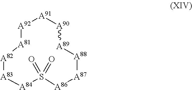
[A84]1S(=O)(=O)[A86][A87][A88][A89][A90][A91][A92][A81][A82][A83]1
